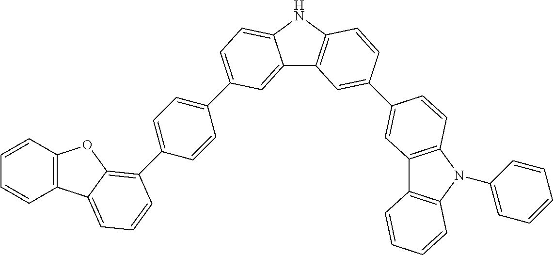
C12=CC(C3=CC=C(C4=C5C(=CC=C4)C4=C(O5)C=CC=C4)C=C3)=CC=C1NC1=C2C=C(C2=CC3=C(N(C4=CC=CC=C4)C4=C3C=CC=C4)C=C2)C=C1
